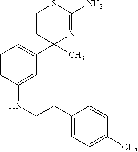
C1=CC(NCCC2=CC=C(C)C=C2)=CC(C2(C)CCSC(N)=N2)=C1
